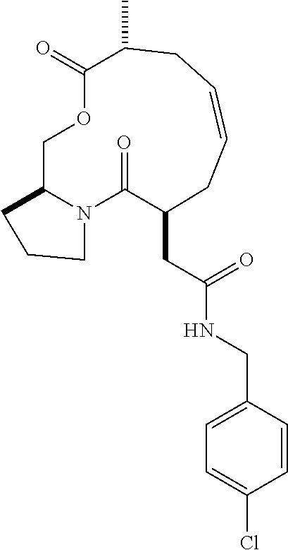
C1C2N(C(=O)C(CC(=O)NCC3=CC=C(Cl)C=C3)CC=CCC(C)C(=O)O1)CCC2
